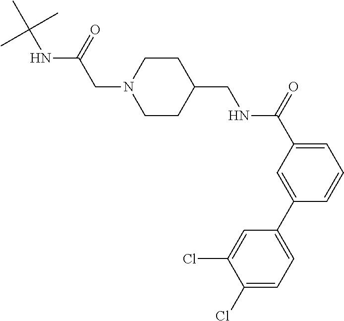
C(N1CCC(CNC(C2=CC=CC(C3=CC=C(Cl)C(Cl)=C3)=C2)=O)CC1)C(NC(C)(C)C)=O
